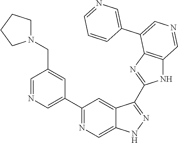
C1(C2=CN=CC(CN3CCCC3)=C2)=NC=C2C(=C1)C(C1=NC3=C(N1)C=NC=C3C1=CN=CC=C1)=NN2
